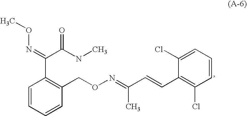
CON=C(C(=O)NC)C1=C(CON=C(C)C=CC2=C(Cl)C=CC=C2Cl)C=CC=C1
